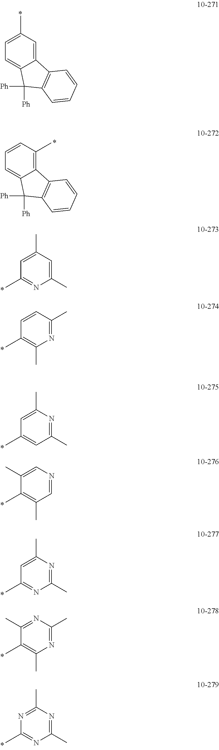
C1=C(C)C=C2C(=C1)C([Ph])([Ph])C1=C2C=CC=C1.C1=CC(C)=C2C(=C1)C([Ph])([Ph])C1=C2C=CC=C1.C1=C(C)C=C(C)N=C1C.C1=CC(C)=NC(C)=C1C.C1=C(C)N=C(C)C=C1C.C1(C)=CN=CC(C)=C1C.C1=C(C)N=C(C)N=C1C.C1(C)=NC(C)=NC(C)=C1C.N1=C(C)N=C(C)N=C1C
